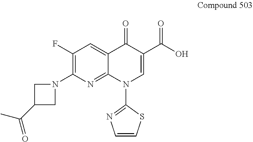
C1(F)=C(N2CC(C(C)=O)C2)N=C2C(=C1)C(=O)C(C(O)=O)=CN2C1=NC=CS1
